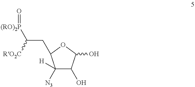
C1([N3])([H])C(O)C(O)OC1CC([(RO)2P]=O)[RO2C]
